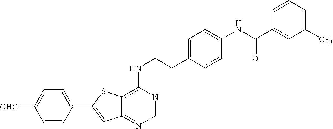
C1=CC(C2=CC3=NC=NC(NCCC4=CC=C(NC(C5=CC([CF3])=CC=C5)=O)C=C4)=C3S2)=CC=C1[OHC]
